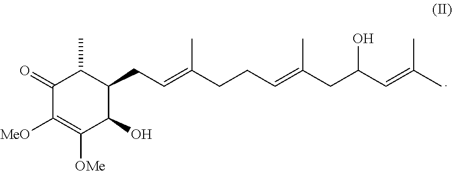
C1(=O)C([MeO])=C([OMe])C(O)C(CC=C(C)CCC=C(C)CC(O)C=C(C)C)C1C
